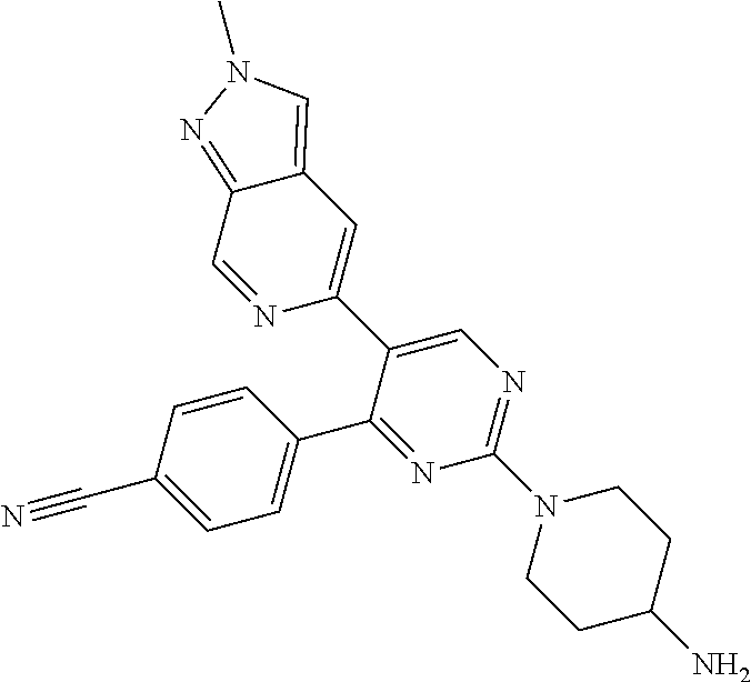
C1=CC(C#N)=CC=C1C1=NC(N2CCC(N)CC2)=NC=C1C1=CC2=CN(C)N=C2C=N1
